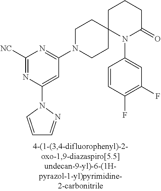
C1([NC])=NC(N2N=CC=C2)=CC(N2CCC3(CC2)N(C2=CC(F)=C(F)C=C2)C(=O)CCC3)=N1
